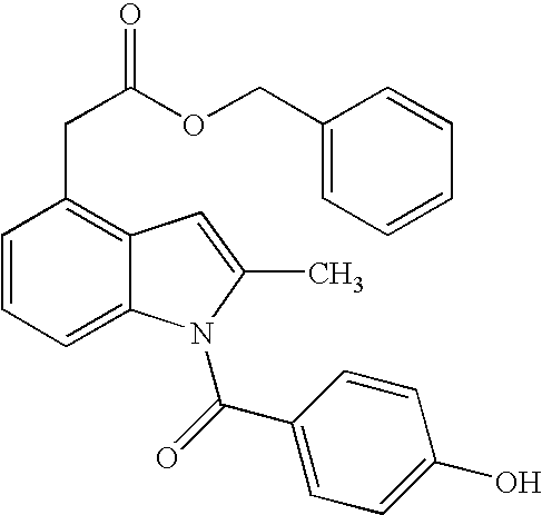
C1=CC=C2C(=C1CC(OCC1=CC=CC=C1)=O)C=C(C)N2C(C1=CC=C(O)C=C1)=O
